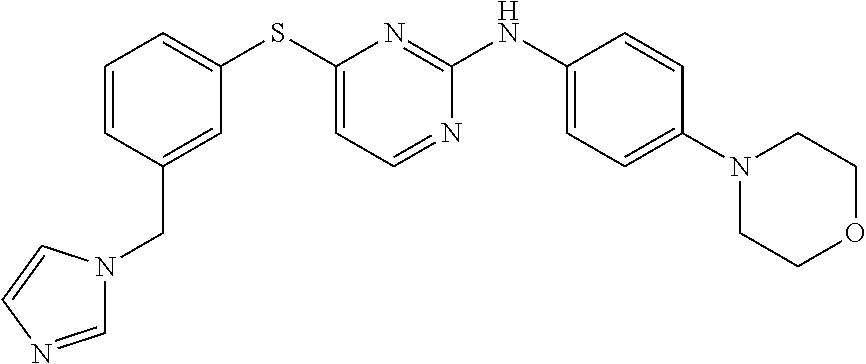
C1=CC=C(SC2=CC=NC(NC3=CC=C(N4CCOCC4)C=C3)=N2)C=C1CN1C=NC=C1
